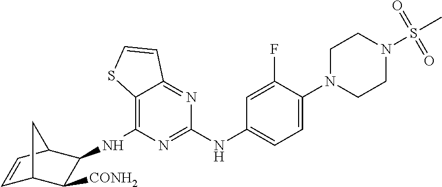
C12=C(NC3C([CONH2])C4C=CC3C4)N=C(NC3=CC=C(N4CCN(S(=O)(=O)C)CC4)C(F)=C3)N=C1C=CS2
